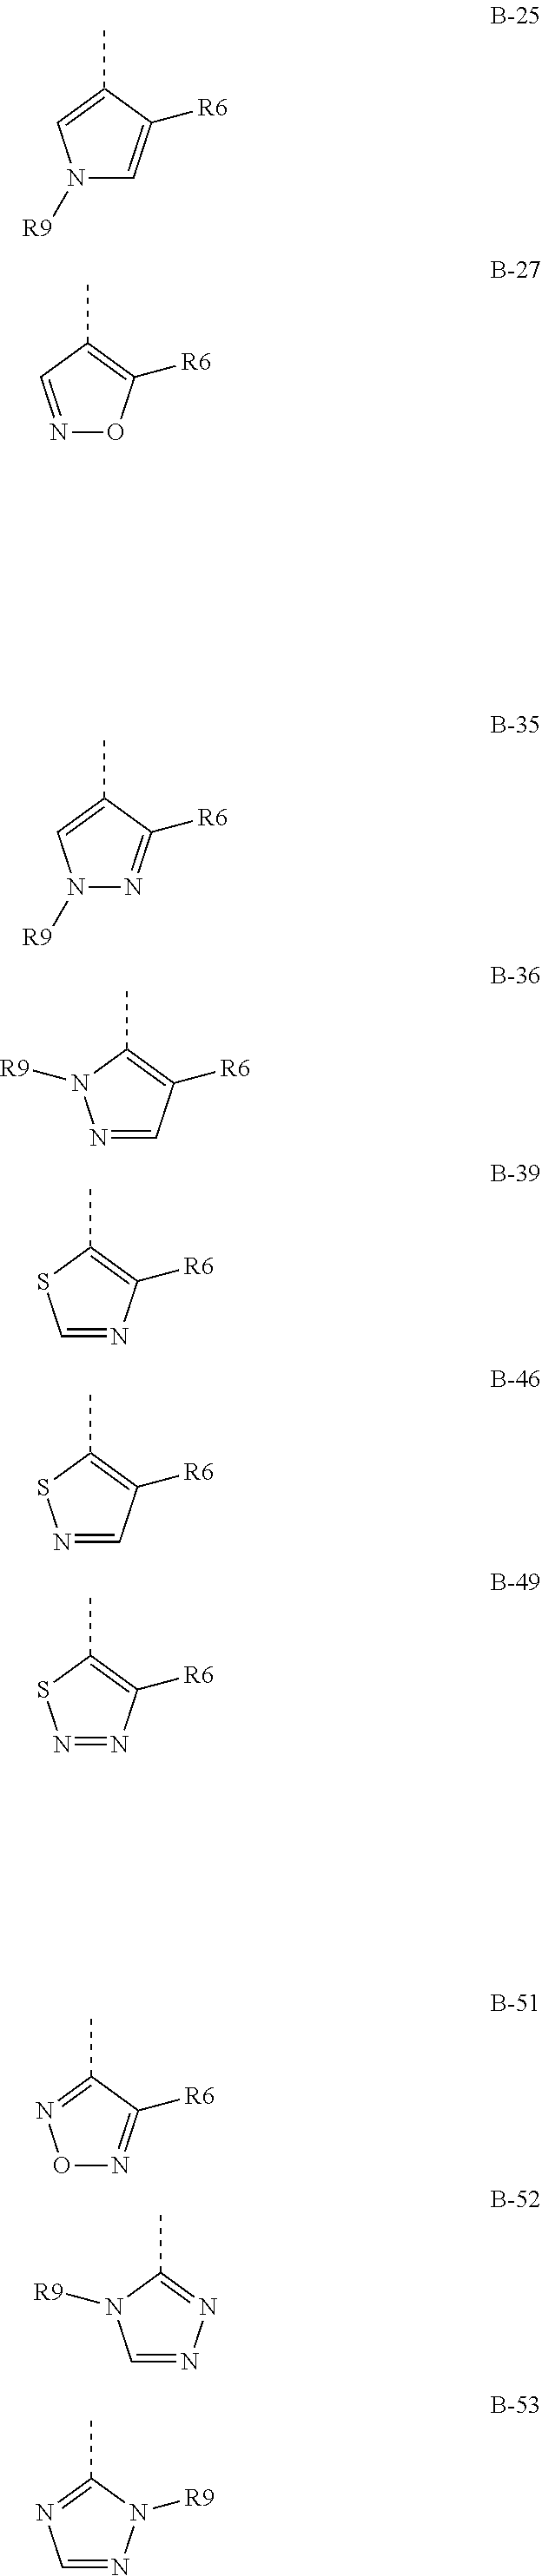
C1(C)=CN([R9])C=C1[R6].C1(C)=C([R6])ON=C1.C1(C)=CN([R9])N=C1[R6].C1(C)=C([R6])C=NN1[R9].C1(C)=C([R6])N=CS1.C1(C)=C([R6])C=NS1.C1(C)=C([R6])N=NS1.C1(C)=NON=C1[R6].C1(C)=NN=CN1[R9].C1(C)=NC=NN1[R9]
